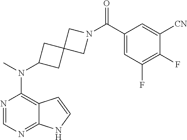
N1=CN=C2C(=C1N(C)C1CC3(C1)CN(C(C1=CC(F)=C(F)C([CN])=C1)=O)C3)C=CN2
